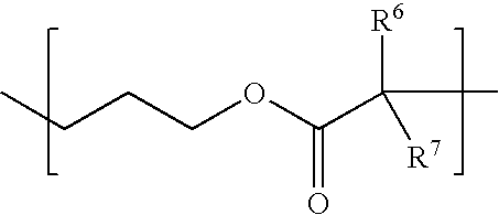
CCCCOC(C(C)([R6])[R7])=O
